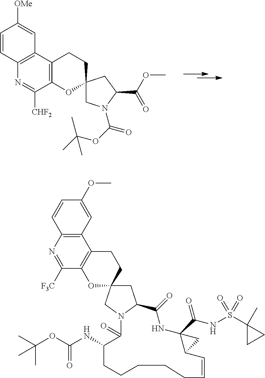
C12=C(C([CHF2])=NC3=C1C=C([OMe])C=C3)OC1(CC2)CN(C(OC(C)(C)C)=O)C(C(OC)=O)C1.C1C2(CN3C1C(=O)NC1(C(NS(C4(C)CC4)(=O)=O)=O)C(C=CCCCCCC(NC(OC(C)(C)C)=O)C3=O)C1)CCC1=C(O2)C([F3C])=NC2=C1C=C(OC)C=C2
